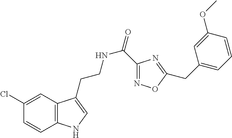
C12=C(C=C(Cl)C=C1)C(CCNC(=O)C1=NOC(CC3=CC=CC(OC)=C3)=N1)=CN2
